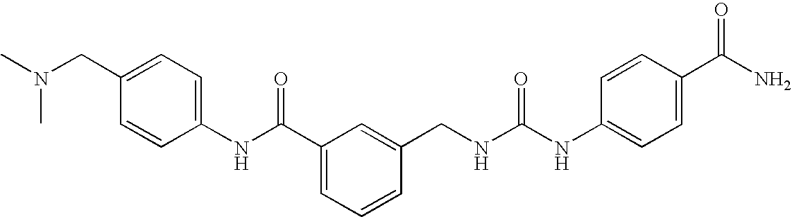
C1(NC(C2=CC=CC(CNC(NC3=CC=C(C(N)=O)C=C3)=O)=C2)=O)=CC=C(CN(C)C)C=C1
